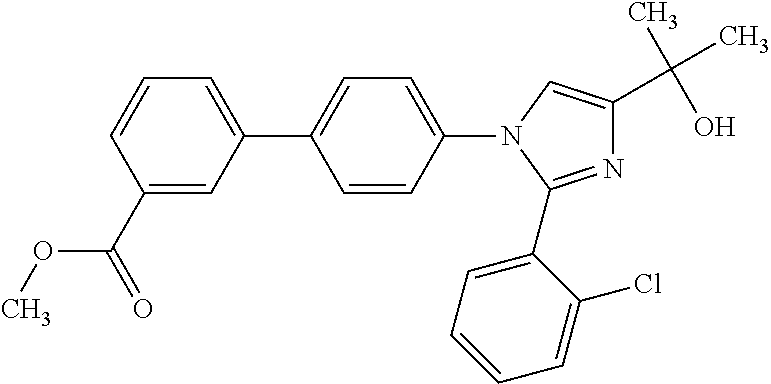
C1=C(C2=CC=C(N3C=C(C(C)(O)C)N=C3C3=CC=CC=C3Cl)C=C2)C=C(C(=O)OC)C=C1
